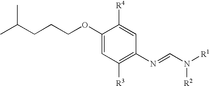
C1(OCCCC(C)C)=CC([R3])=C(N=CN([R1])[R2])C=C1[R4]
